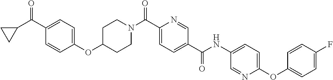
C1CN(C(C2=CC=C(C(=O)NC3=CC=C(OC4=CC=C(F)C=C4)N=C3)C=N2)=O)CCC1OC1=CC=C(C(C2CC2)=O)C=C1
